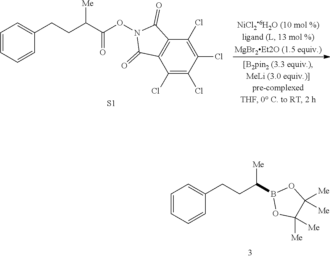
C1=CC=CC(CCC(B2OC([Me])([Me])C([Me])([Me])O2)[Me])=C1.C1=CC=CC(CCC(C(ON2C(=O)C3=C(C(Cl)=C(Cl)C(Cl)=C3Cl)C2=O)=O)[Me])=C1.[S1]
